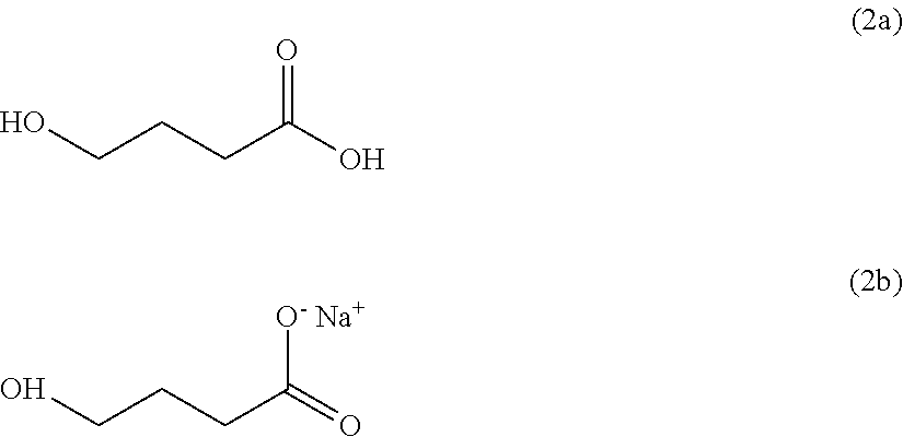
O=C(O)CCCO.[O- Na+]C(=O)CCCO
